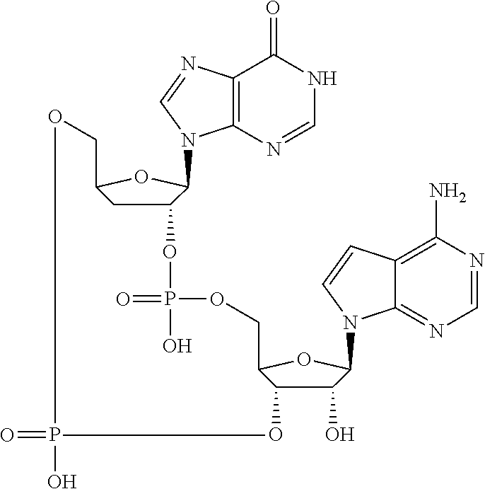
C12=C(N=CNC1=O)N(C1C(OP(=O)(O)OCC3C(O)C(O)C(N4C5=NC=NC(N)=C5C=C4)O3)CC(CO)O1)C=N2.O=PO
